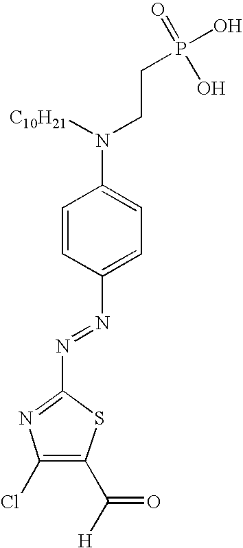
C1=CC(N=NC2=NC(Cl)=C(C(=O)[H])S2)=CC=C1N(CCP(O)(=O)O)[C10H21]
